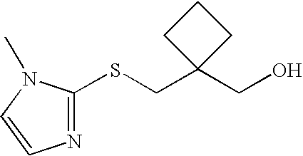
C1(CO)(CSC2=NC=CN2C)CCC1
